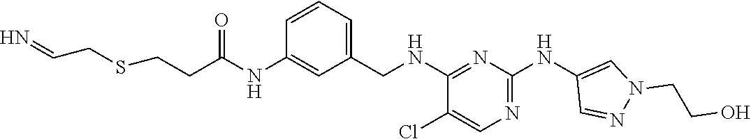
C1=CC=C(CNC2=NC(NC3=CN(CCO)N=C3)=NC=C2Cl)C=C1NC(CCSCC=N)=O
